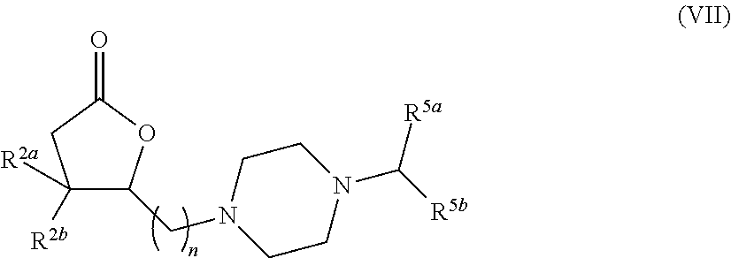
C1([R2a])([R2b])C(CN2CCN(C([R5b])[R5a])CC2)OC(=O)C1
